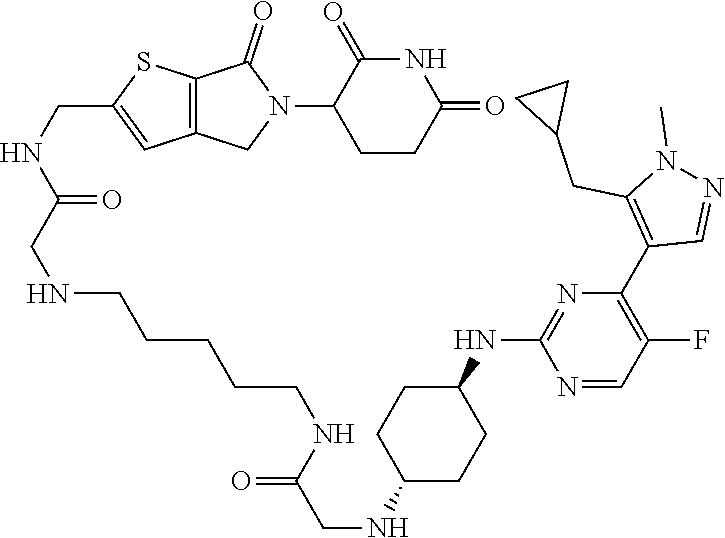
C1CC(=O)NC(=O)C1N1C(=O)C2=C(C1)C=C(CNC(CNCCCCCNC(=O)CNC1CCC(NC3=NC(C4=C(CC5CC5)N(C)N=C4)=C(F)C=N3)CC1)=O)S2
